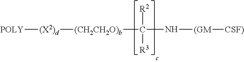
[POLY][(X2)d][(CH2CH2O)b]C(N[(GM][CSF)])([R2])[R3]
